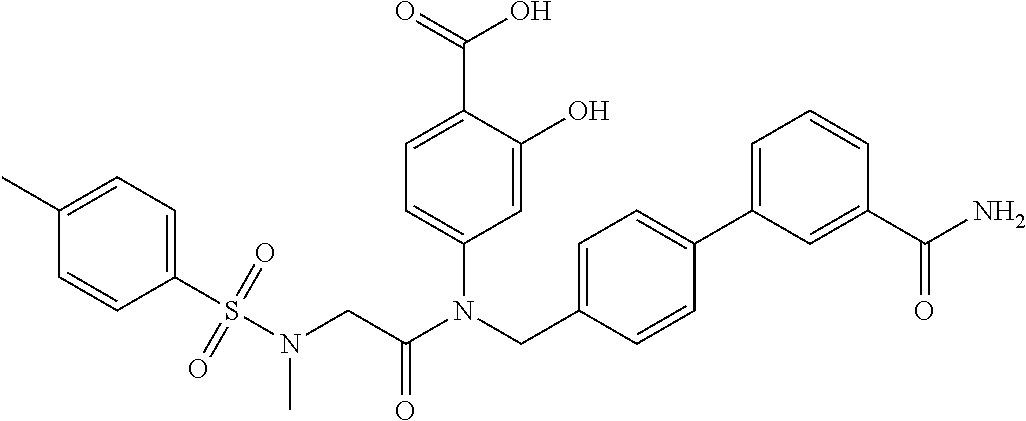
C1=C(O)C(C(=O)O)=CC=C1N(CC1=CC=C(C2=CC=CC(C(N)=O)=C2)C=C1)C(CN(S(C1=CC=C(C)C=C1)(=O)=O)C)=O
